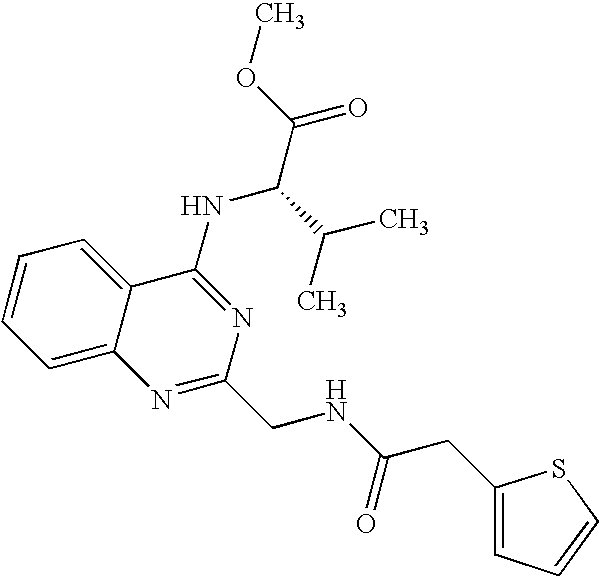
C12=CC=CC=C1C(NC(C(=O)OC)C(C)C)=NC(CNC(=O)CC1=CC=CS1)=N2
